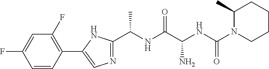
C(NC(C(NC(C)C1=NC=C(C2=C(F)C=C(F)C=C2)N1)=O)N)(N1CCCCC1C)=O
